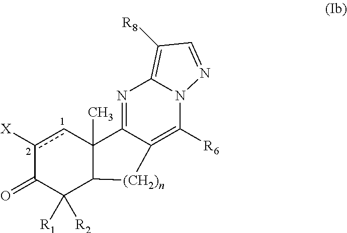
c1([X])cC2(C)C(C([R1])([R2])C1=O)[(CH2)n]C1=C([R6])N3C(=C([R8])C=N3)N=C21
